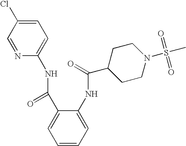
N1=CC(Cl)=CC=C1NC(=O)C1=CC=CC=C1NC(C1CCN(S(=O)(C)=O)CC1)=O
